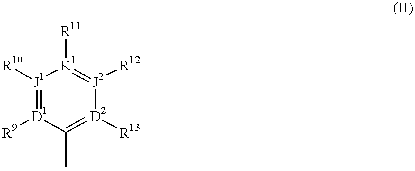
C1(C)=[D2]([R13])[J2]([R12])=[K1]([R11])[J1]([R10])=[D1]1[R9]
